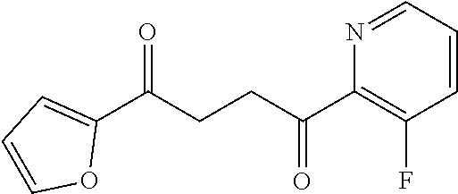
C1(C(CCC(C2=C(F)C=CC=N2)=O)=O)=CC=CO1
